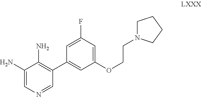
C1(N)=CN=CC(C2=CC(OCCN3CCCC3)=CC(F)=C2)=C1N
